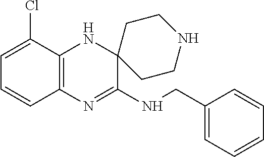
C12=C(N=C(NCC3=CC=CC=C3)C3(N1)CCNCC3)C=CC=C2Cl
